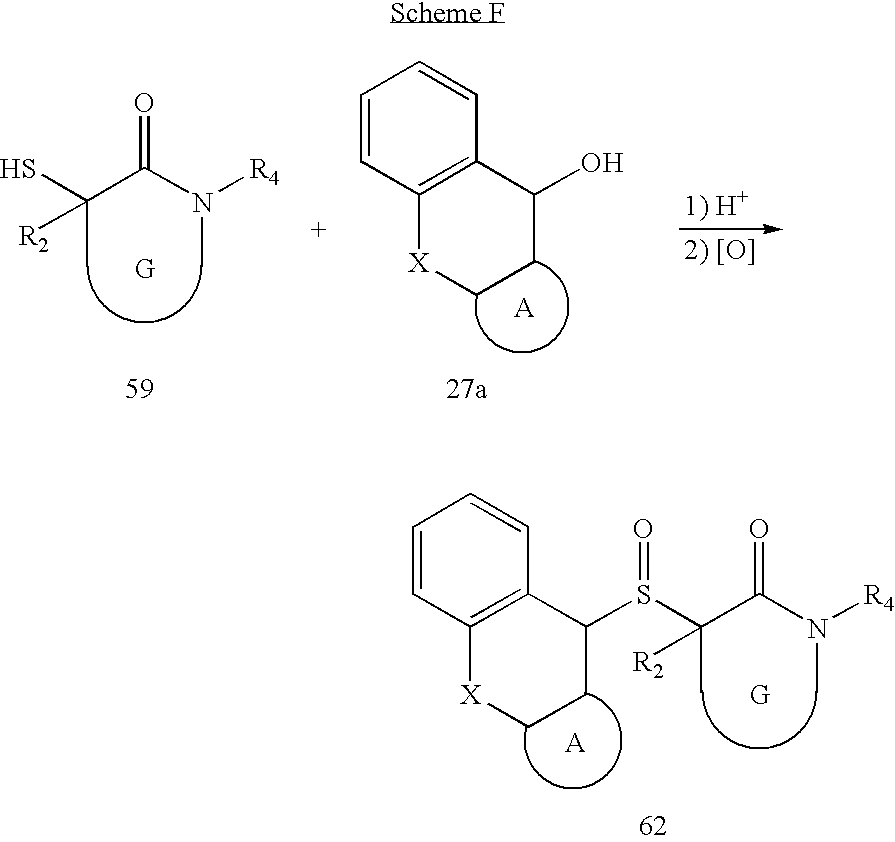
SC(C(N([R4])C)=O)([R2])C.C1=CC2=C(C=C1)C(O)CC[X]2.S(C(C(N([R4])C)=O)([R2])C)(C1C2=C([X]CC1)C=CC=C2)=O
